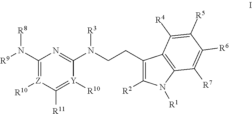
C(N(C1=NC(N([R9])[R8])=[Z]([R10])C([R11])=[Y]1[R10])[R3])CC1=C([R2])N([R1])C2=C1C([R4])=C([R5])C([R6])=C2[R7]
